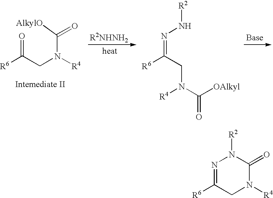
[R6]C(CN([R4])C([AlkylO])=O)=O.[R6]C(CN(C([OAlkyl])=O)[R4])=NN[R2].N1=C([R6])CN([R4])C(=O)N1[R2]
